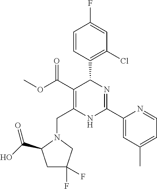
C1=CC(C2C(C(=O)OC)=C(CN3C(C(O)=O)CC(F)(F)C3)NC(C3=CC(C)=CC=N3)=N2)=C(Cl)C=C1F
